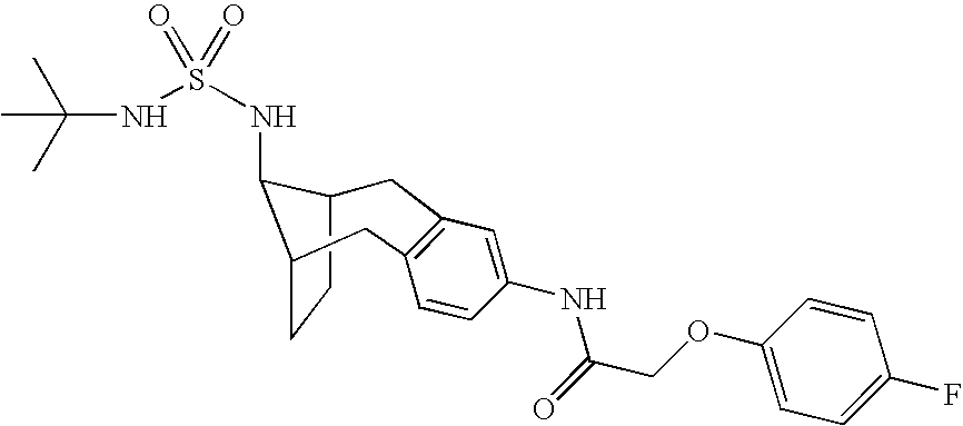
C1C2CCC(C2NS(=O)(NC(C)(C)C)=O)CC2=C1C=C(NC(=O)COC1=CC=C(F)C=C1)C=C2
